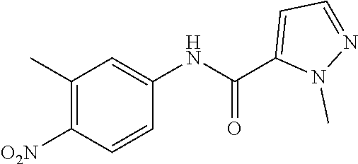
C1(C)=C([O2N])C=CC(NC(C2=CC=NN2C)=O)=C1
